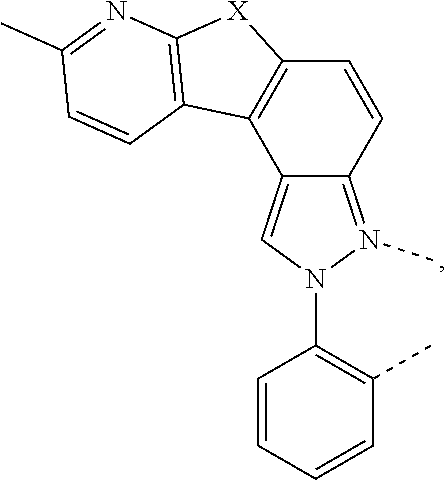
C12=N(C)N(C3=C(C)C=CC=C3)C=C1C1=C(C=C2)[X]C2=C1C=CC(C)=N2
